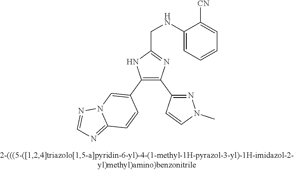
C1(NCC2=NC(C3=NN(C)C=C3)=C(C3=CN4C(=NC=N4)C=C3)N2)=CC=CC=C1[CN]
